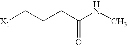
[X1]CCCC(NC)=O
